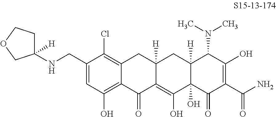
C1(CNC2([H])CCOC2)=CC(O)=C2C(=C1Cl)CC1([H])C(=C(O)C3(O)C([H])(C1)C(N(C)C)C(O)=C(C(N)=O)C3=O)C2=O
